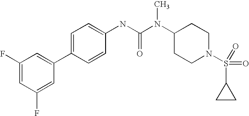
C1(F)=CC(F)=CC(C2=CC=C(NC(N(C3CCN(S(=O)(C4CC4)=O)CC3)C)=O)C=C2)=C1
